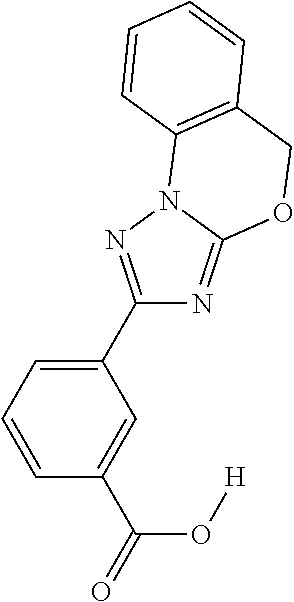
C1(C2=NN3C(=N2)OCC2=C3C=CC=C2)=CC=CC(C(=O)O[H])=C1
